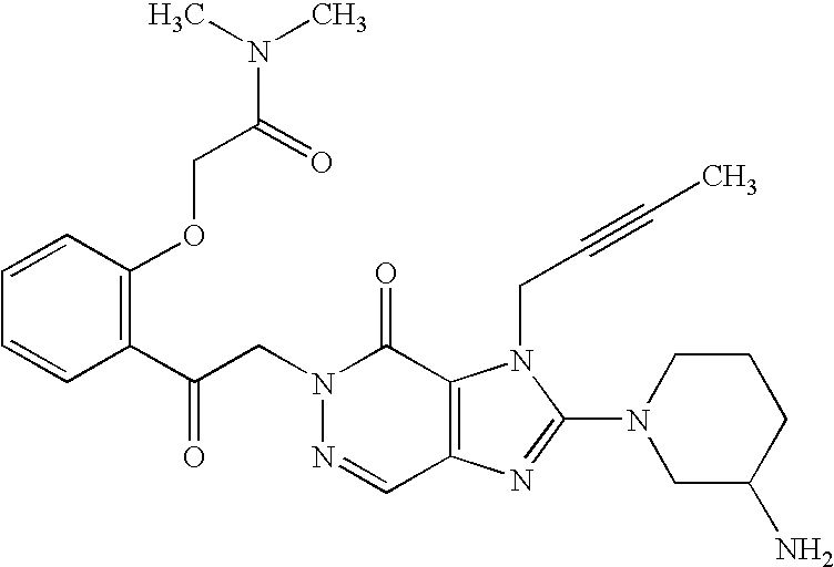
C(N1N=CC2=C(C1=O)N(CC#CC)C(N1CC(N)CCC1)=N2)C(C1=C(OCC(N(C)C)=O)C=CC=C1)=O
